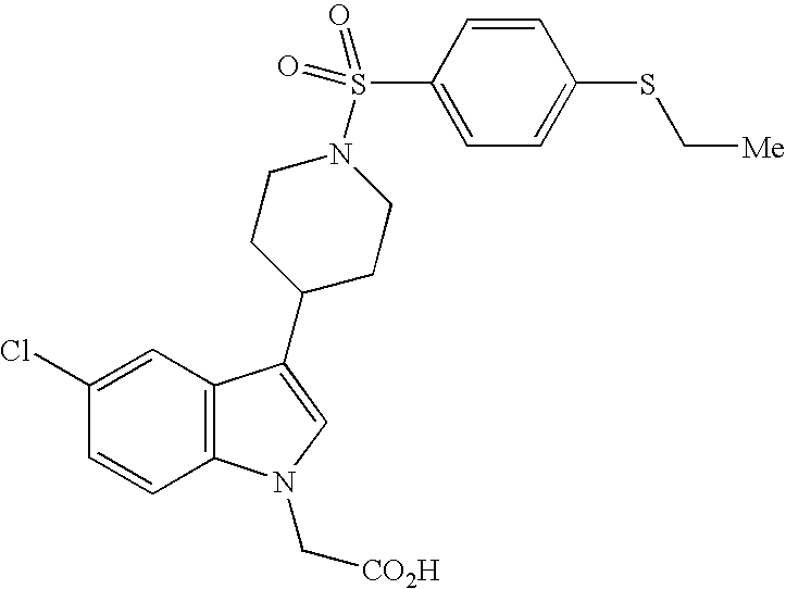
C1(Cl)=CC2=C(C=C1)N(C[CO2H])C=C2C1CCN(S(C2=CC=C(SC[Me])C=C2)(=O)=O)CC1
